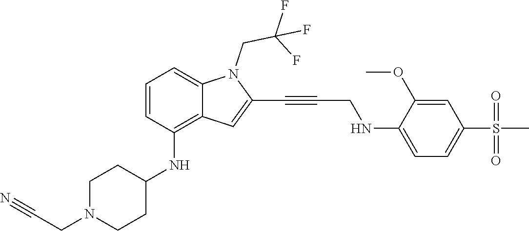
C(C#CC1=CC2=C(NC3CCN(CC#N)CC3)C=CC=C2N1CC(F)(F)F)NC1=CC=C(S(C)(=O)=O)C=C1OC
